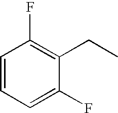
C1=CC=C(F)C(CC)=C1F
